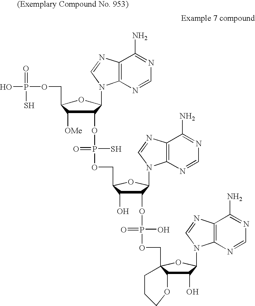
OP(OCC1C([OMe])C(OP(OCC2C(O)C(OP(OCC34C(C(O)C(N5C6=C(C(N)=NC=N6)N=C5)O3)OCCC4)(O)=O)C(N3C4=C(C(N)=NC=N4)N=C3)O2)(S)=O)C(N2C3=C(C(N)=NC=N3)N=C2)O1)(=O)S
